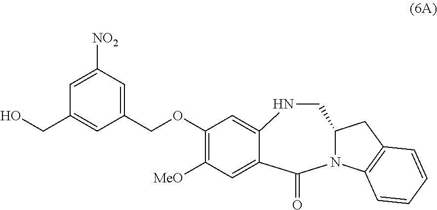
OCC1=CC(COC2=C([MeO])C=C3C(=C2)NCC2N(C4=C(C2)C=CC=C4)C3=O)=CC([NO2])=C1
